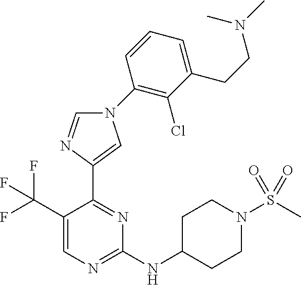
N1(C2=C(Cl)C(CCN(C)C)=CC=C2)C=NC(C2=NC(NC3CCN(S(C)(=O)=O)CC3)=NC=C2C(F)(F)F)=C1
